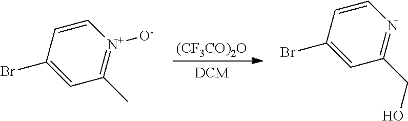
[(CF3CO)2O].C1=CC(Br)=CC(C)=[N+]1[O-].C1=CC(Br)=CC(CO)=N1
